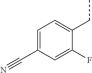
C1=C(C#N)C=C(F)C(CC)=C1
